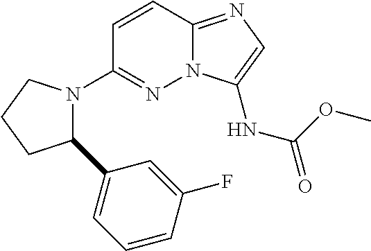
N12C(=NC=C1NC(=O)OC)C=CC(N1C(C3=CC=CC(F)=C3)CCC1)=N2
